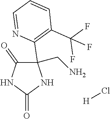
C1(C2=C(C(F)(F)F)C=CC=N2)(CN)C(=O)NC(=O)N1.Cl[H]
